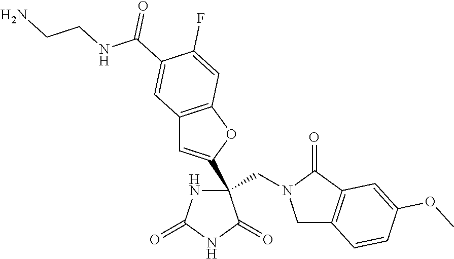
C(C1(C2=CC3=C(O2)C=C(F)C(C(NCCN)=O)=C3)NC(=O)NC1=O)N1CC2=C(C1=O)C=C(OC)C=C2
